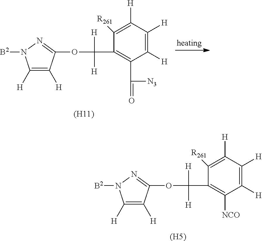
C1([H])=C([H])C([H])=C([R261])C(C([H])([H])OC2=NN([B2])C([H])=C2[H])=C1[NCO].[(H5)].C1([H])=C([H])C([H])=C([R261])C(C([H])([H])OC2=NN([B2])C([H])=C2[H])=C1C(=O)[N3].[(H11)]
